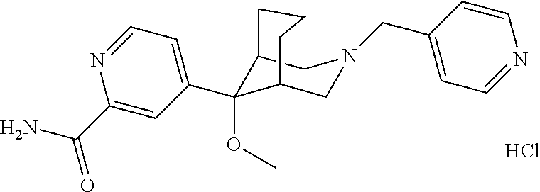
C12C(OC)(C3=CC=NC(C(N)=O)=C3)C(CN(CC3=CC=NC=C3)C1)CCC2.Cl
